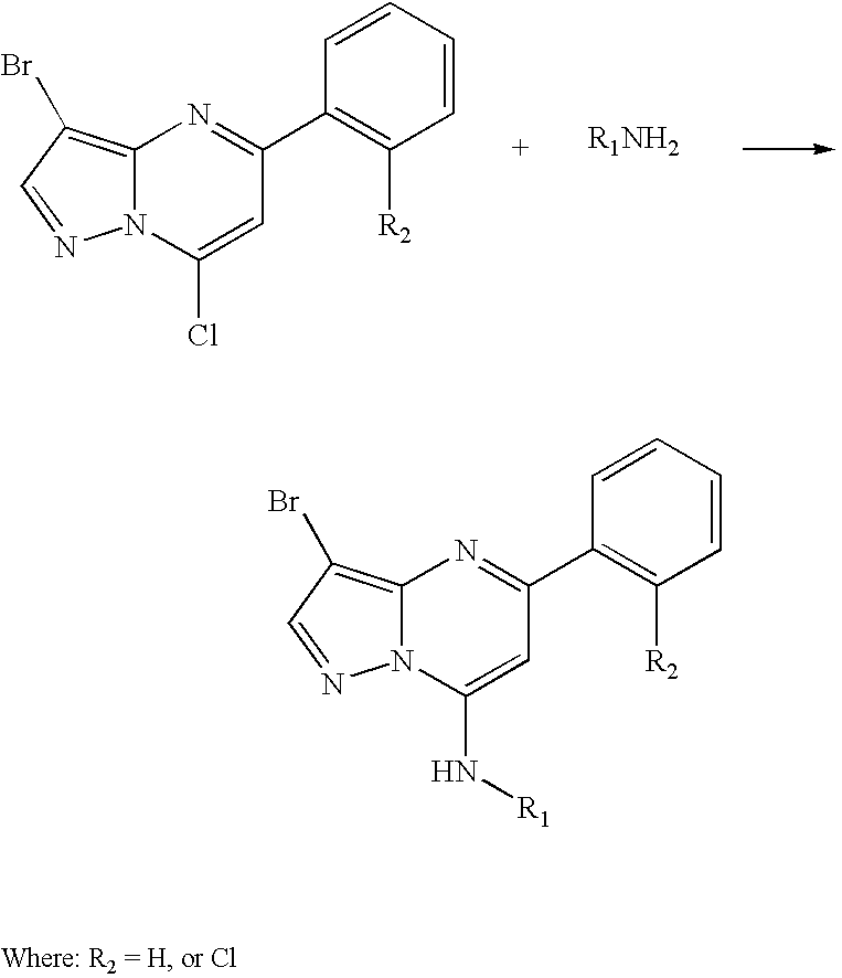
N12C(=C(Br)C=N1)N=C(C1=C([R2])C=CC=C1)C=C2Cl.N12C(=C(Br)C=N1)N=C(C1=C([R2])C=CC=C1)C=C2N[R1]
